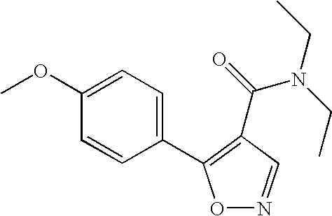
O1N=CC(C(N(CC)CC)=O)=C1C1=CC=C(OC)C=C1
